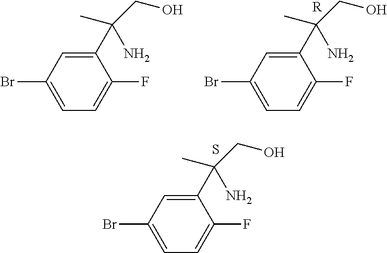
C1(C(C)(CO)N)=CC(Br)=CC=C1F.C1(C(C)(CO)N)=CC(Br)=CC=C1F.[R].C1(C(C)(CO)N)=CC(Br)=CC=C1F.S
